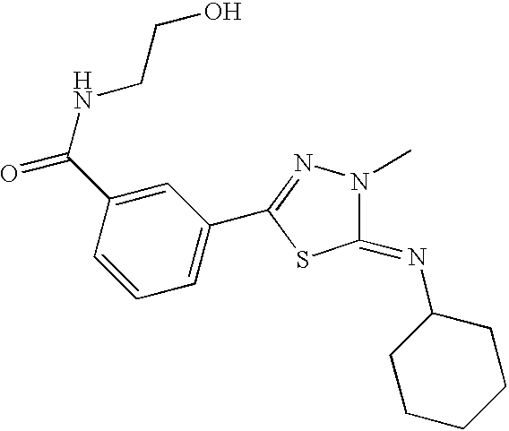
C1=CC(C(NCCO)=O)=CC(C2=NN(C)C(=NC3CCCCC3)S2)=C1
